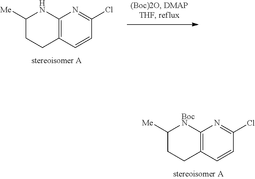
C12=C(C=CC(Cl)=N1)CCC([Me])N2.C12=C(C=CC(Cl)=N1)CCC([Me])[BocN]2
